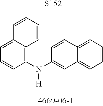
C1(N(C2=CC3=CC=CC=C3C=C2)[H])=C2C(=CC=C1)C=CC=C2.[S152]
